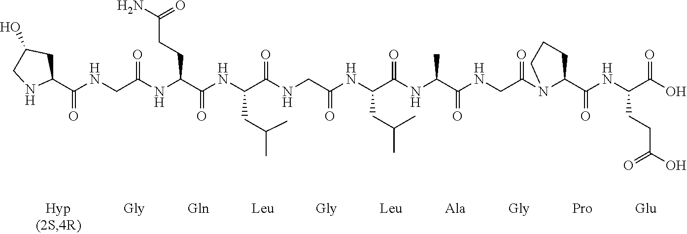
C1(C(NCC(NC(C(NC(C(NCC(NC(C(NC(C(NCC(N2C(C(NC(C(O)=O)CCC(O)=O)=O)CCC2)=O)=O)C)=O)CC(C)C)=O)=O)CC(C)C)=O)CCC(N)=O)=O)=O)CC(O)CN1
